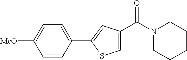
C1=CC(C2=CC(C(N3CCCCC3)=O)=CS2)=CC=C1[MeO]
